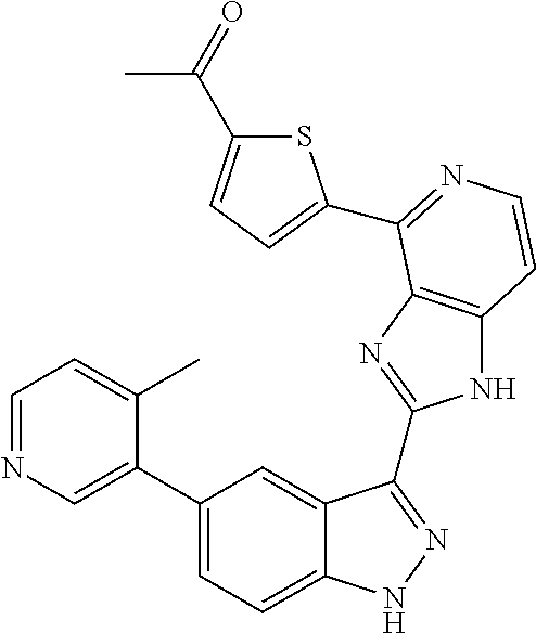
C1(C2=CN=CC=C2C)=CC=C2C(=C1)C(C1=NC3=C(N1)C=CN=C3C1=CC=C(C(=O)C)S1)=NN2
